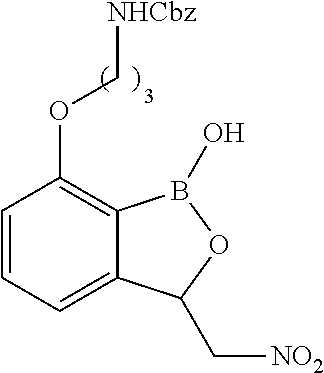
C1(OC[NHCbz])=C2C(=CC=C1)C(C[NO2])OB2O
